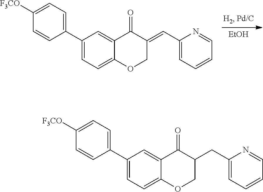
C1(C2=CC=C([F3CO])C=C2)=CC=C2C(=C1)C(=O)C(=CC1=CC=CC=N1)CO2.[EtOH].C1(C2=CC=C([F3CO])C=C2)=CC=C2C(=C1)C(=O)C(CC1=CC=CC=N1)CO2
